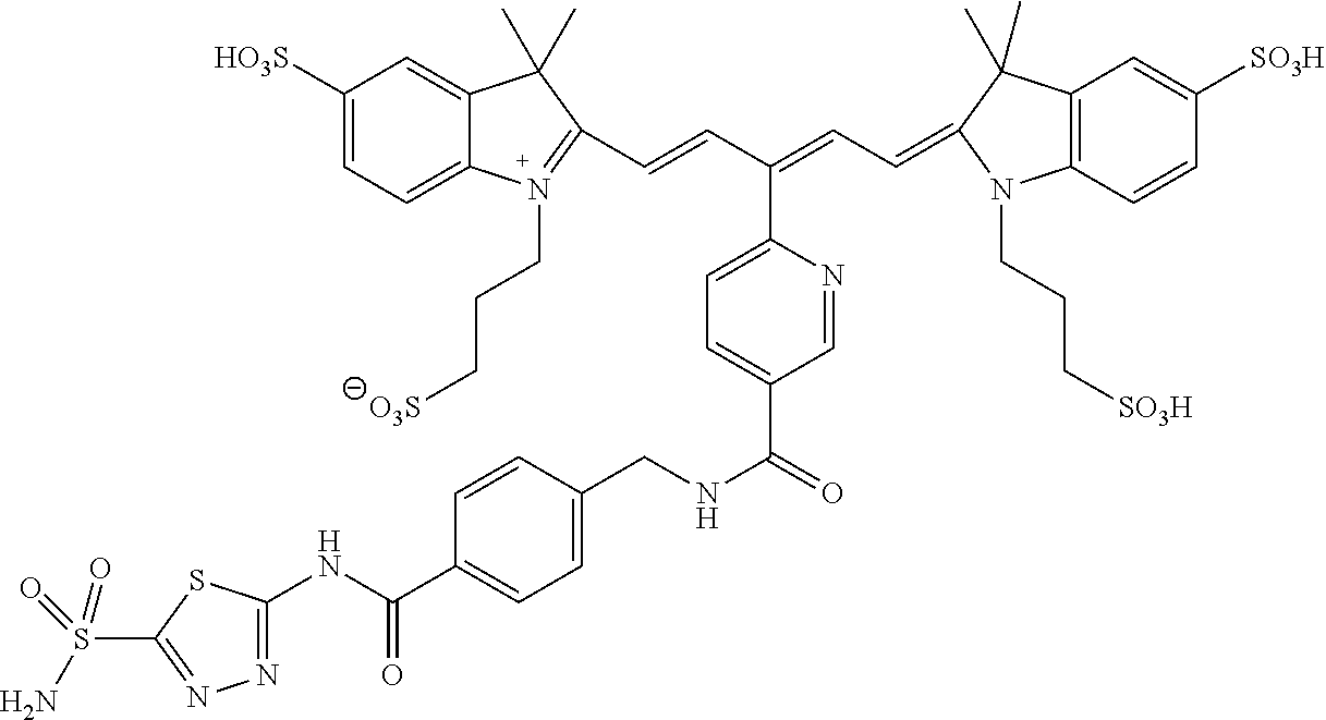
C(=CC(=CC=C1C(C)(C)C2=C(N1CCC[SO3H])C=CC([SO3H])=C2)C1=CC=C(C(=O)NCC2=CC=C(C(NC3=NN=C(S(N)(=O)=O)S3)=O)C=C2)C=N1)C1=[N+](CCC[O3S])C2=CC=C([HO3S])C=C2C1(C)C
